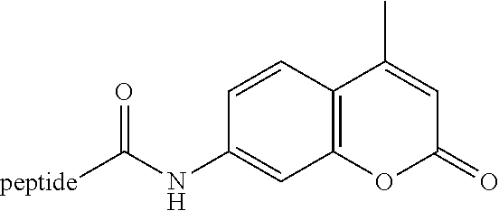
C12=C(C=CC(NC([peptide])=O)=C1)C(C)=CC(=O)O2
